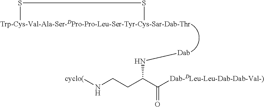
S(C)SC.N(C(CCN[cyclo(])C([Dab-DLeu-Leu-Dab-Dab-Val-)])=O)[Dab]
